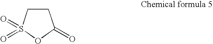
C1CS(=O)(=O)OC1=O
